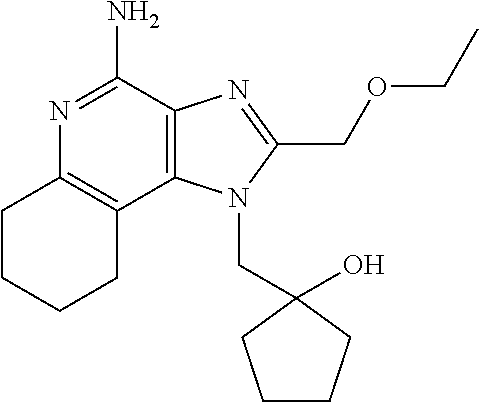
C12=C(C(N)=NC3=C1CCCC3)N=C(COCC)N2CC1(O)CCCC1
